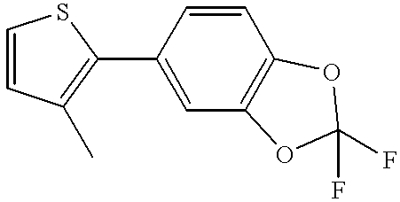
C1(C2=C(C)C=CS2)=CC2=C(C=C1)OC(F)(F)O2
